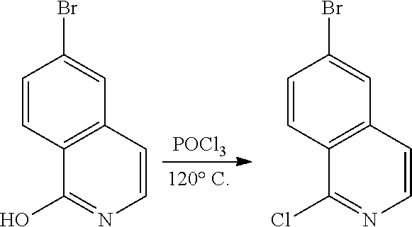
C1=CC2=C(C=C1Br)C=CN=C2O.C1=CC2=C(C=C1Br)C=CN=C2Cl.[POCl3]
